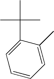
C1=CC=C(C)C(C(C)(C)C)=C1
